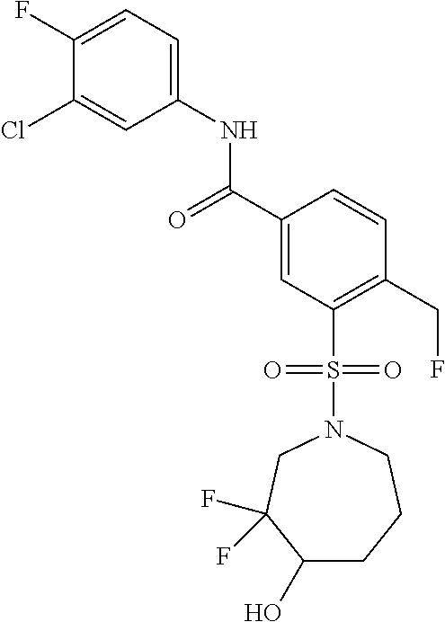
C1(F)=CC=C(NC(C2=CC(S(N3CC(F)(F)C(O)CCC3)(=O)=O)=C(CF)C=C2)=O)C=C1Cl
